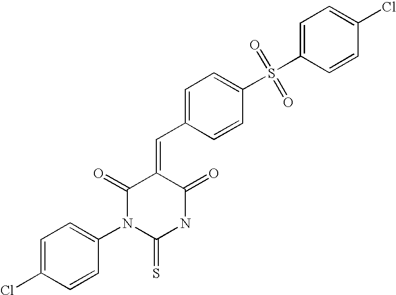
C1=C(Cl)C=CC(N2C(=S)NC(=O)C(=CC3=CC=C(S(C4=CC=C(Cl)C=C4)(=O)=O)C=C3)C2=O)=C1
